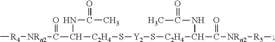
C[R4][NRn2]C(C(NC(C)=O)[C2H4]S[Y2]S[C2H4]C(C([NRn2][R5]C)=O)NC(C)=O)=O
